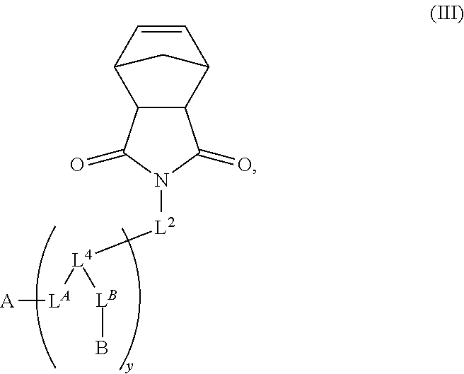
C1=CC2C3C(C1C2)C(=O)N([L2][L4]([LA][A])[LB]B)C3=O
